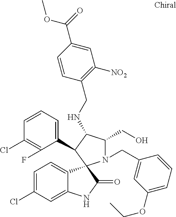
C1=C(Cl)C=C2C(=C1)C1(C(=O)N2)N(CC2=CC(OCC)=CC=C2)C(CO)C(NCC2=C([NO2])C=C(C(=O)OC)C=C2)C1C1=CC=CC(Cl)=C1F
